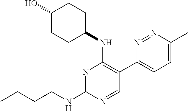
N1=C(NCCCC)N=CC(C2=CC=C(C)N=N2)=C1NC1CCC(O)CC1
